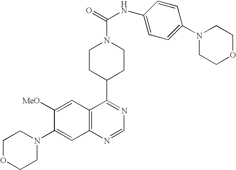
C12=C(C=C([MeO])C(N3CCOCC3)=C1)C(C1CCN(C(=O)NC3=CC=C(N4CCOCC4)C=C3)CC1)=NC=N2
